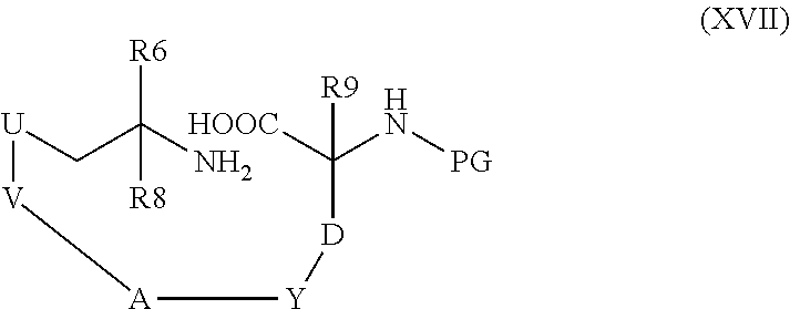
[U]([V][A][Y][D]C([HOOC])(N[PG])[R9])CC(N)([R8])[R6]
